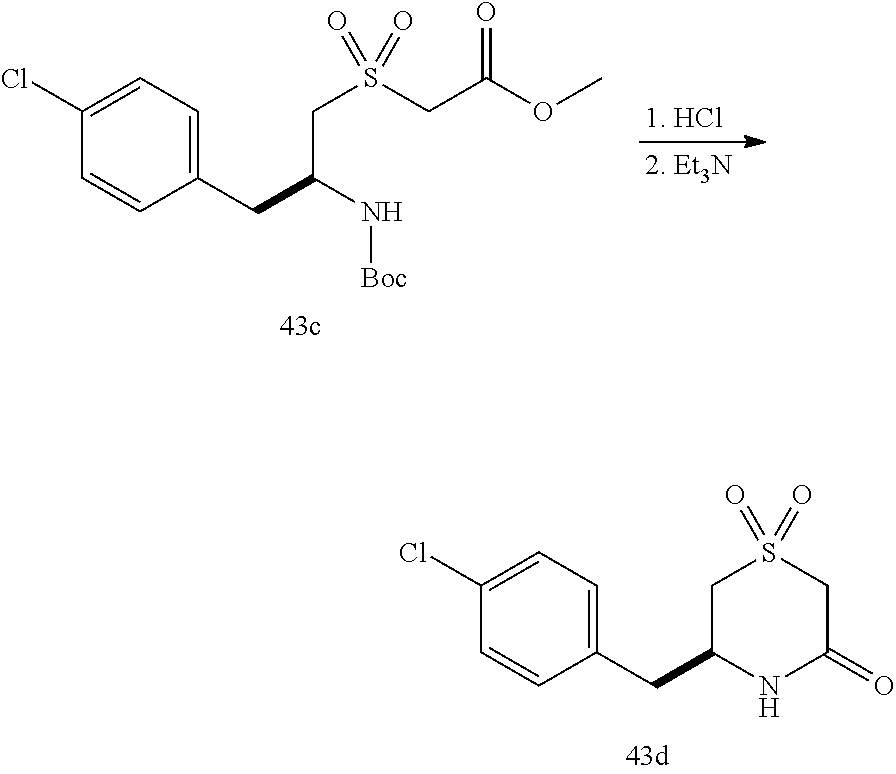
C1(CC2NC(=O)CS(=O)(=O)C2)=CC=C(Cl)C=C1.C1(CC(N[Boc])CS(CC(OC)=O)(=O)=O)=CC=C(Cl)C=C1
